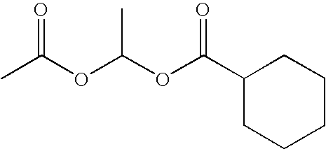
CC(OC(OC(C1CCCCC1)=O)C)=O
